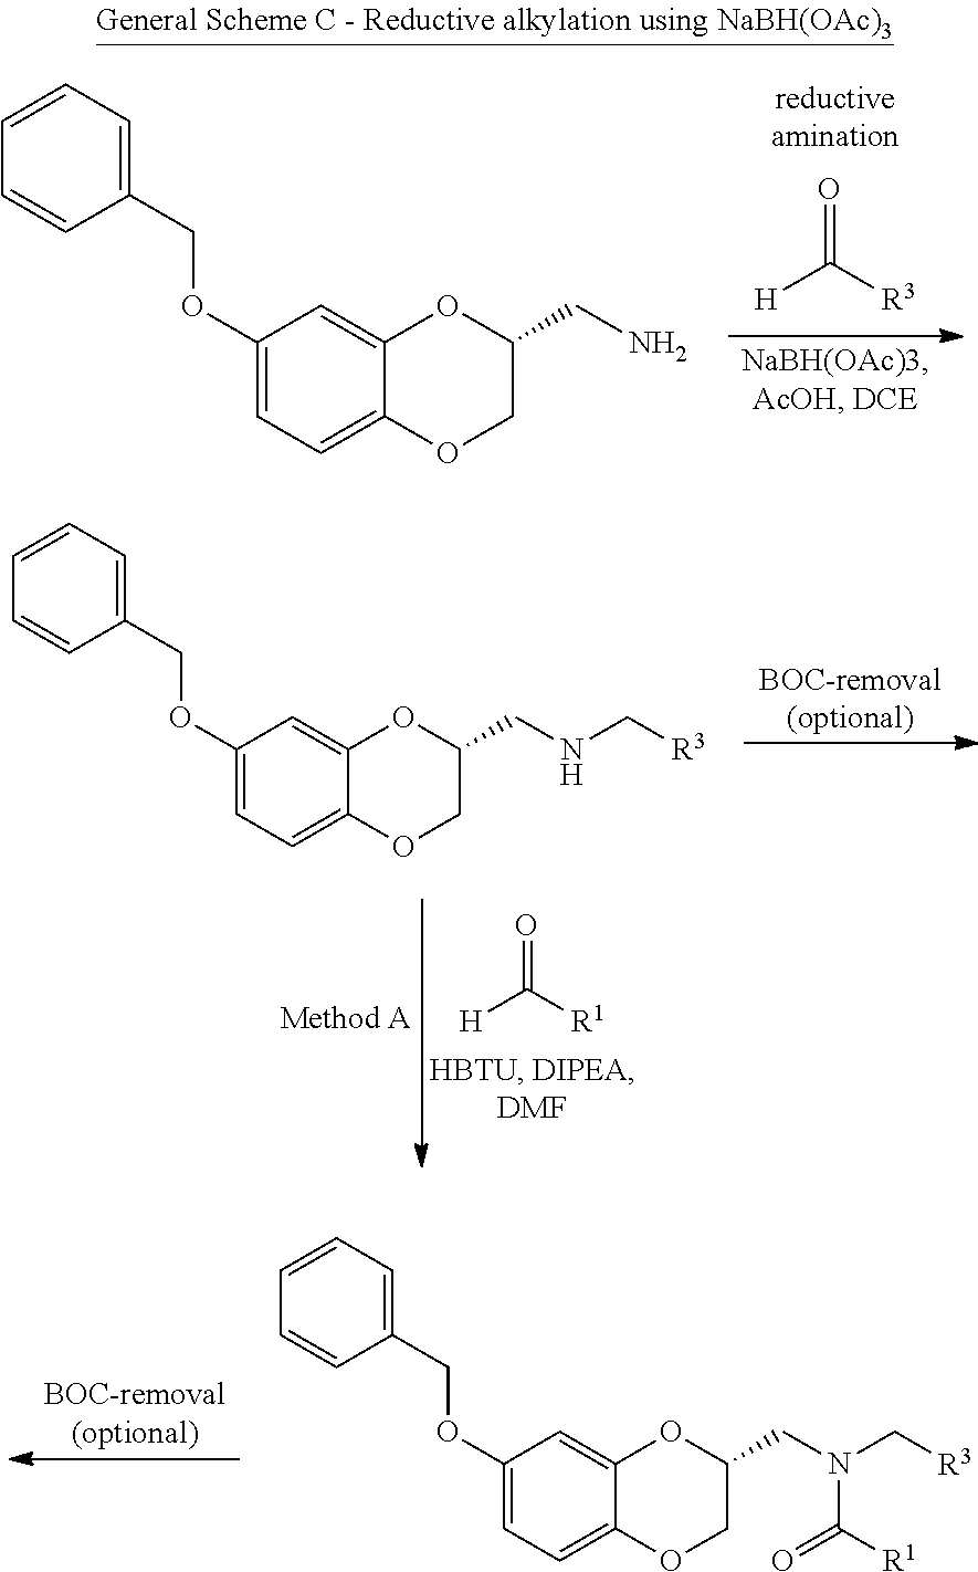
C1=C(OCC2=CC=CC=C2)C=C2C(=C1)OCC(CN)O2.O=C([R3])[H].C1=C(OCC2=CC=CC=C2)C=C2C(=C1)OCC(CNC[R3])O2.O=C([R1])[H].C1=C(OCC2=CC=CC=C2)C=C2C(=C1)OCC(CN(C[R3])C([R1])=O)O2
